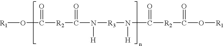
[R1]OC(=O)[R2]C(N([H])[R3]N([H])C([R2]C(O[R1])=O)=O)=O
